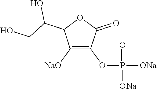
C1([NaO])=C(OP([ONa])(=O)[ONa])C(=O)OC1C(CO)O
